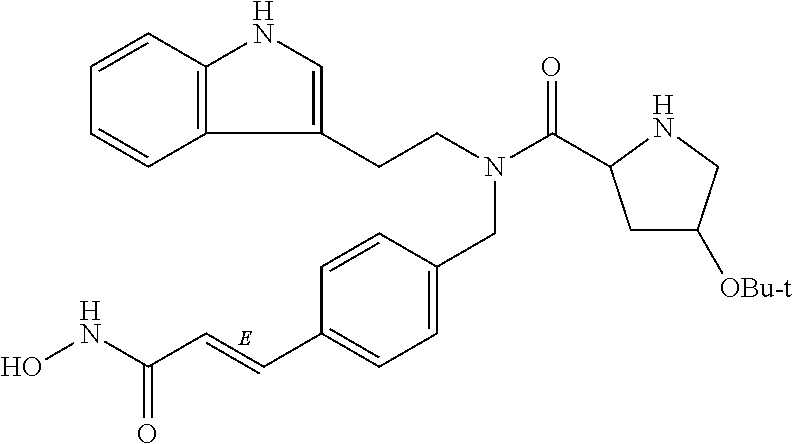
C12=C(C=CC=C1)NC=C2CCN(CC1=CC=C(C=CC(=O)NO)C=C1)C(C1CC([OBu-t])CN1)=O
